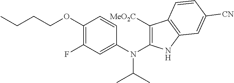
C1(OCCCC)=C(F)C=C(N(C2=C([MeO2C])C3=C(N2)C=C([CN])C=C3)C(C)C)C=C1
